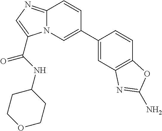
C1=C(C2=CN3C(=NC=C3C(NC3CCOCC3)=O)C=C2)C=CC2=C1N=C(N)O2
